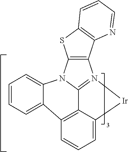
C1=CC=C2C3=C4C5=N(C6=C(N5C2=C1)SC1=C6N=CC=C1)[Ir]C4=CC=C3
